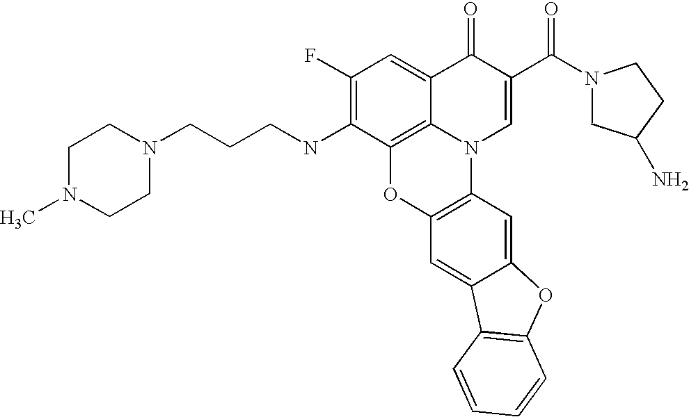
C1(F)=C(NCCCN2CCN(C)CC2)C2=C3C(=C1)C(=O)C(C(N1CC(N)CC1)=O)=CN3C1=C(O2)C=C2C(=C1)OC1=C2C=CC=C1
